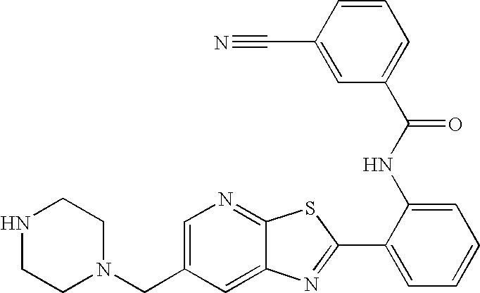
C12=CC(CN3CCNCC3)=CN=C1SC(C1=CC=CC=C1NC(C1=CC=CC(C#N)=C1)=O)=N2
